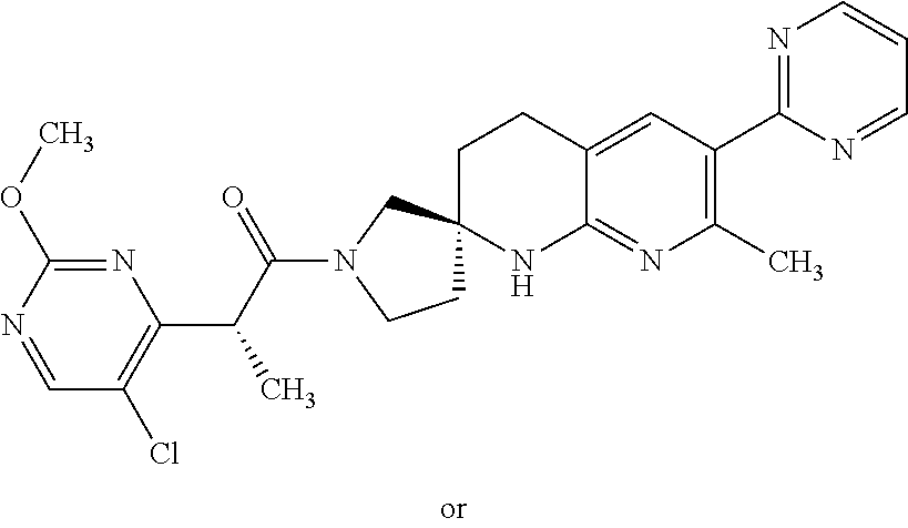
C1=NC(OC)=NC(C(C(N2CCC3(C2)CCC2=CC(C4=NC=CC=N4)=C(C)N=C2N3)=O)C)=C1Cl
